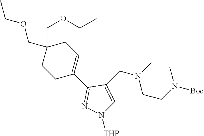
C1C(C2=NN([THP])C=C2CN(CCN(C)[Boc])C)=CCC(COCC)(COCC)C1
